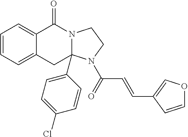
C1=CC=C2C(=C1)C(=O)N1CCN(C(=O)C=CC3=COC=C3)C1(C1=CC=C(Cl)C=C1)C2
